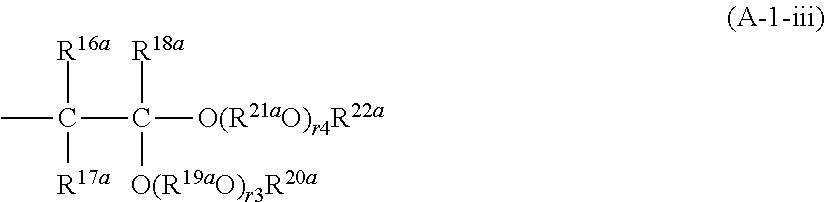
[R16a]C([R17a])(C([R18a])([O(R19aO)r3R20a])[O(R21aO)r4R22a])C
